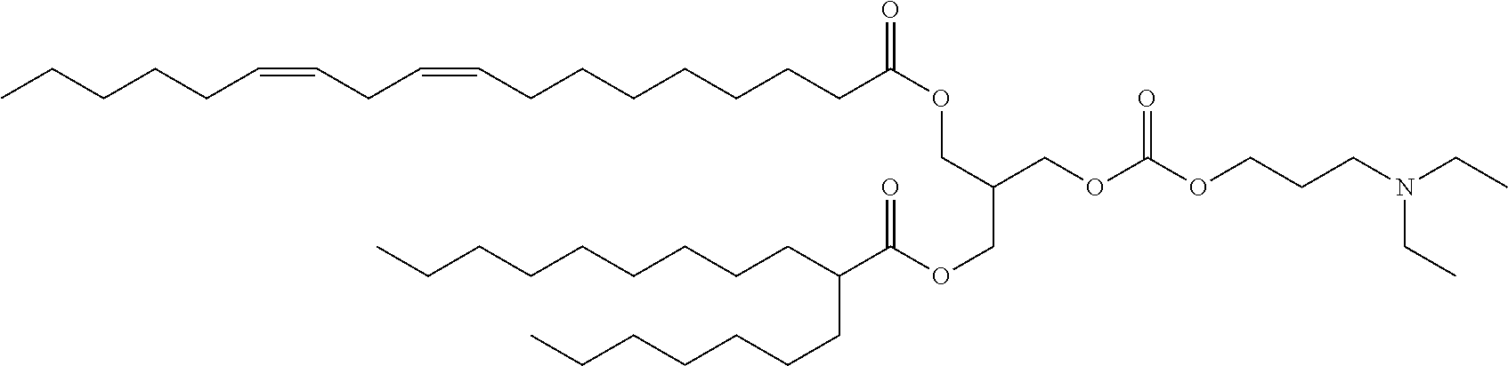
CCCCCC=CCC=CCCCCCCCC(OCC(COC(OCCCN(CC)CC)=O)COC(C(CCCCCCCCC)CCCCCCC)=O)=O
